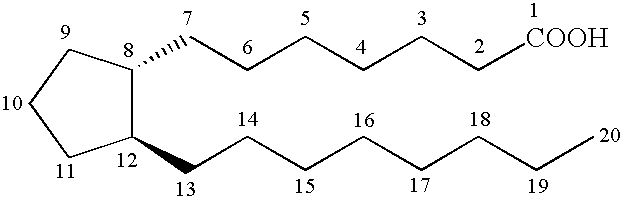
C1(CCCCCCCC)C(CCCCCC[COOH])CCC1
